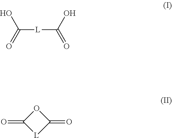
C([L]C(=O)O)(O)=O.C1(=O)[L]C(=O)O1
